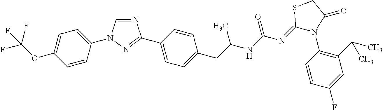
C1=NC(C2=CC=C(CC(C)NC(N=C3SCC(=O)N3C3=C(C(C)C)C=C(F)C=C3)=O)C=C2)=NN1C1=CC=C(OC(F)(F)F)C=C1
